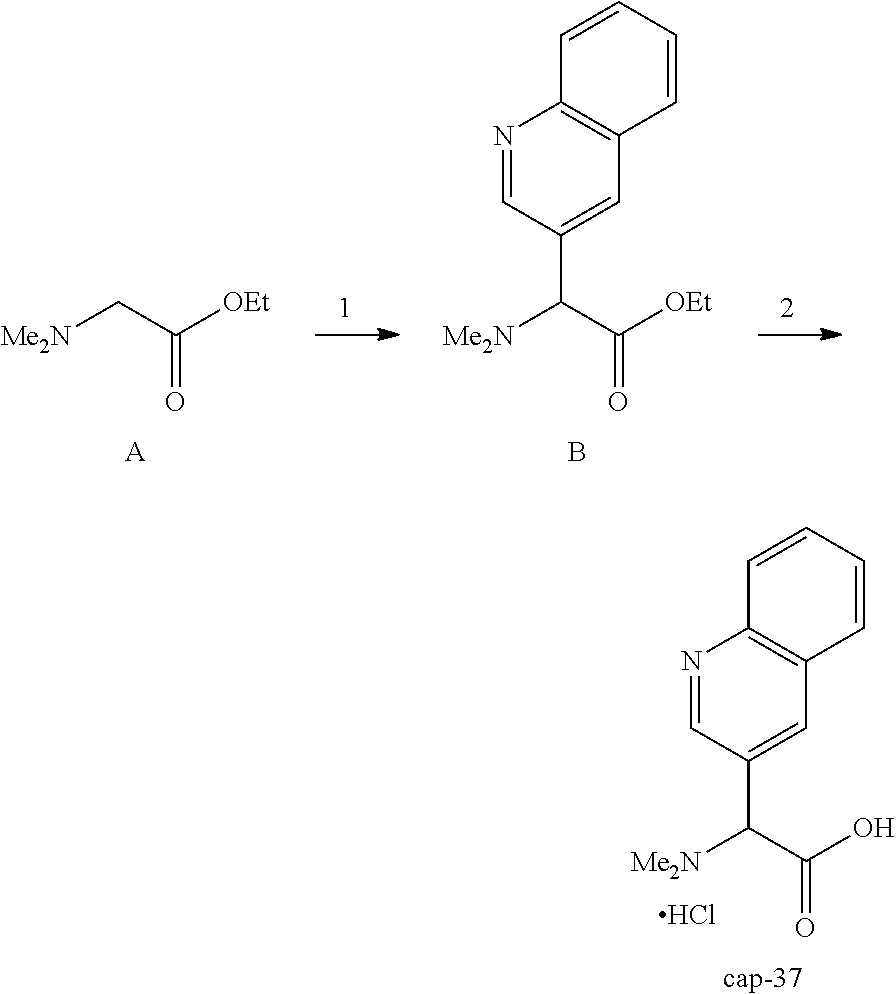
[Me2N]C(C([OEt])=O)C1=CC2=C(N=C1)C=CC=C2.B.[Me2N]CC([OEt])=O.[A].[Me2N]C(C(O)=O)C1=CC2=C(N=C1)C=CC=C2.Cl.[cap-37]
